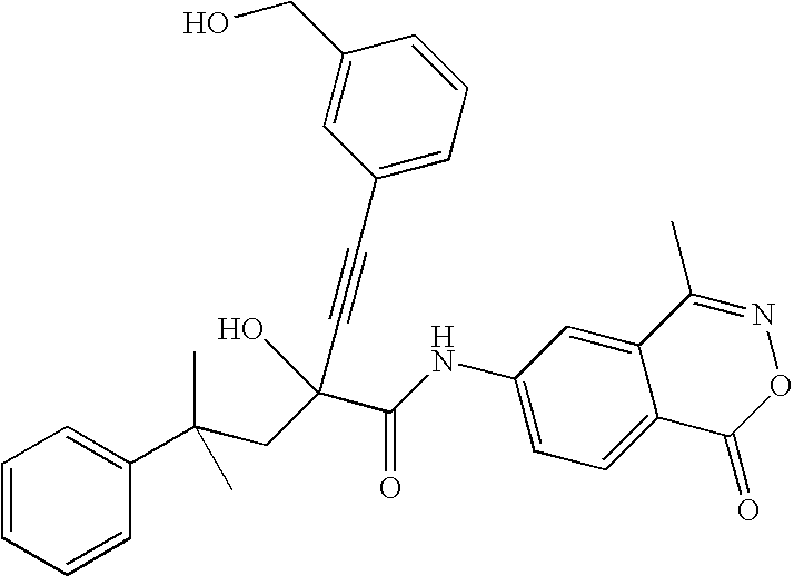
C1=CC=CC(C(CC(C(NC2=CC=C3C(=C2)C(C)=NOC3=O)=O)(C#CC2=CC=CC(CO)=C2)O)(C)C)=C1
